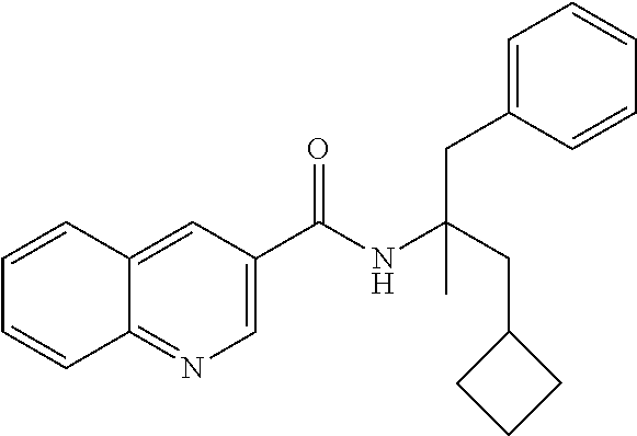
C1=CC2=CC(C(NC(CC3CCC3)(CC3=CC=CC=C3)C)=O)=CN=C2C=C1
